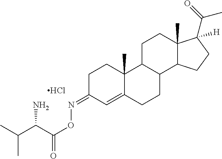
C1C(=NOC(C(C(C)C)N)=O)C=C2C(C)(C1)C1C(CC2)C2C(C)(CC1)C([H])(C(=O)C)CC2.Cl
